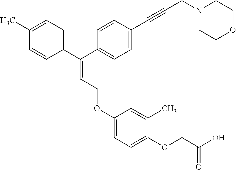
C1(C)=CC=C(C(=CCOC2=CC=C(OCC(O)=O)C(C)=C2)C2=CC=C(C#CCN3CCOCC3)C=C2)C=C1
